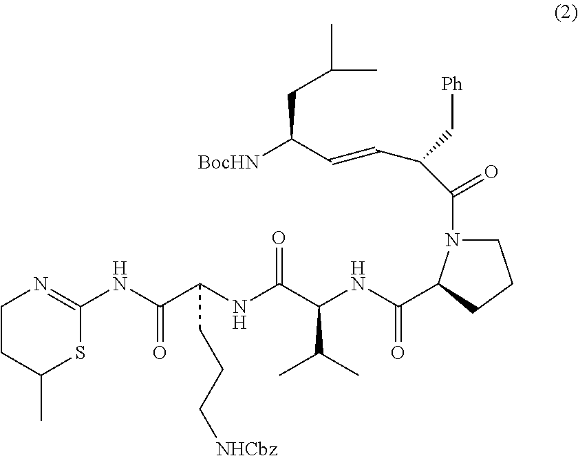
C1CC(C)SC(NC(C(NC(C(NC(=O)C2N(C(=O)C(C=CC([BocHN])CC(C)C)C[Ph])CCC2)C(C)C)=O)CCC[NHCbz])=O)=N1
